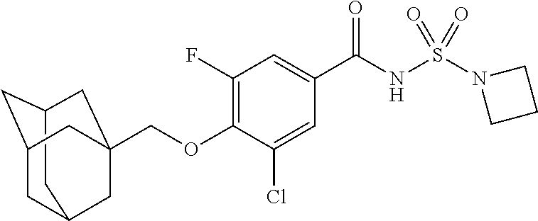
C12CC3CC(C1)CC(COC1=C(F)C=C(C(NS(N4CCC4)(=O)=O)=O)C=C1Cl)(C3)C2
